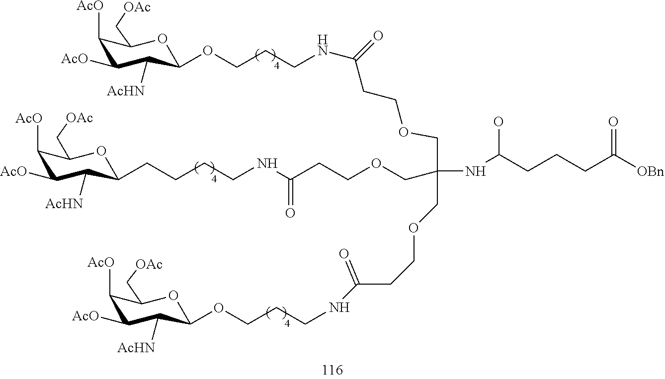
C(NC(CCCC([OBn])=O)O)(COCCC(NCCCOC1C([AcHN])C([AcO])C([AcO])C(C[OAc])O1)=O)(COCCC(NCCCOC1C([AcHN])C([AcO])C([AcO])C(C[OAc])O1)=O)COCCC(NCCCCC1C([AcHN])C([AcO])C([AcO])C(C[OAc])O1)=O
